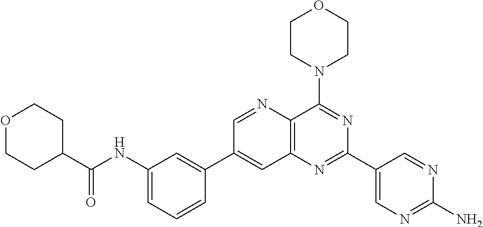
C1(NC(C2CCOCC2)=O)=CC=CC(C2=CC3=C(N=C2)C(N2CCOCC2)=NC(C2=CN=C(N)N=C2)=N3)=C1
